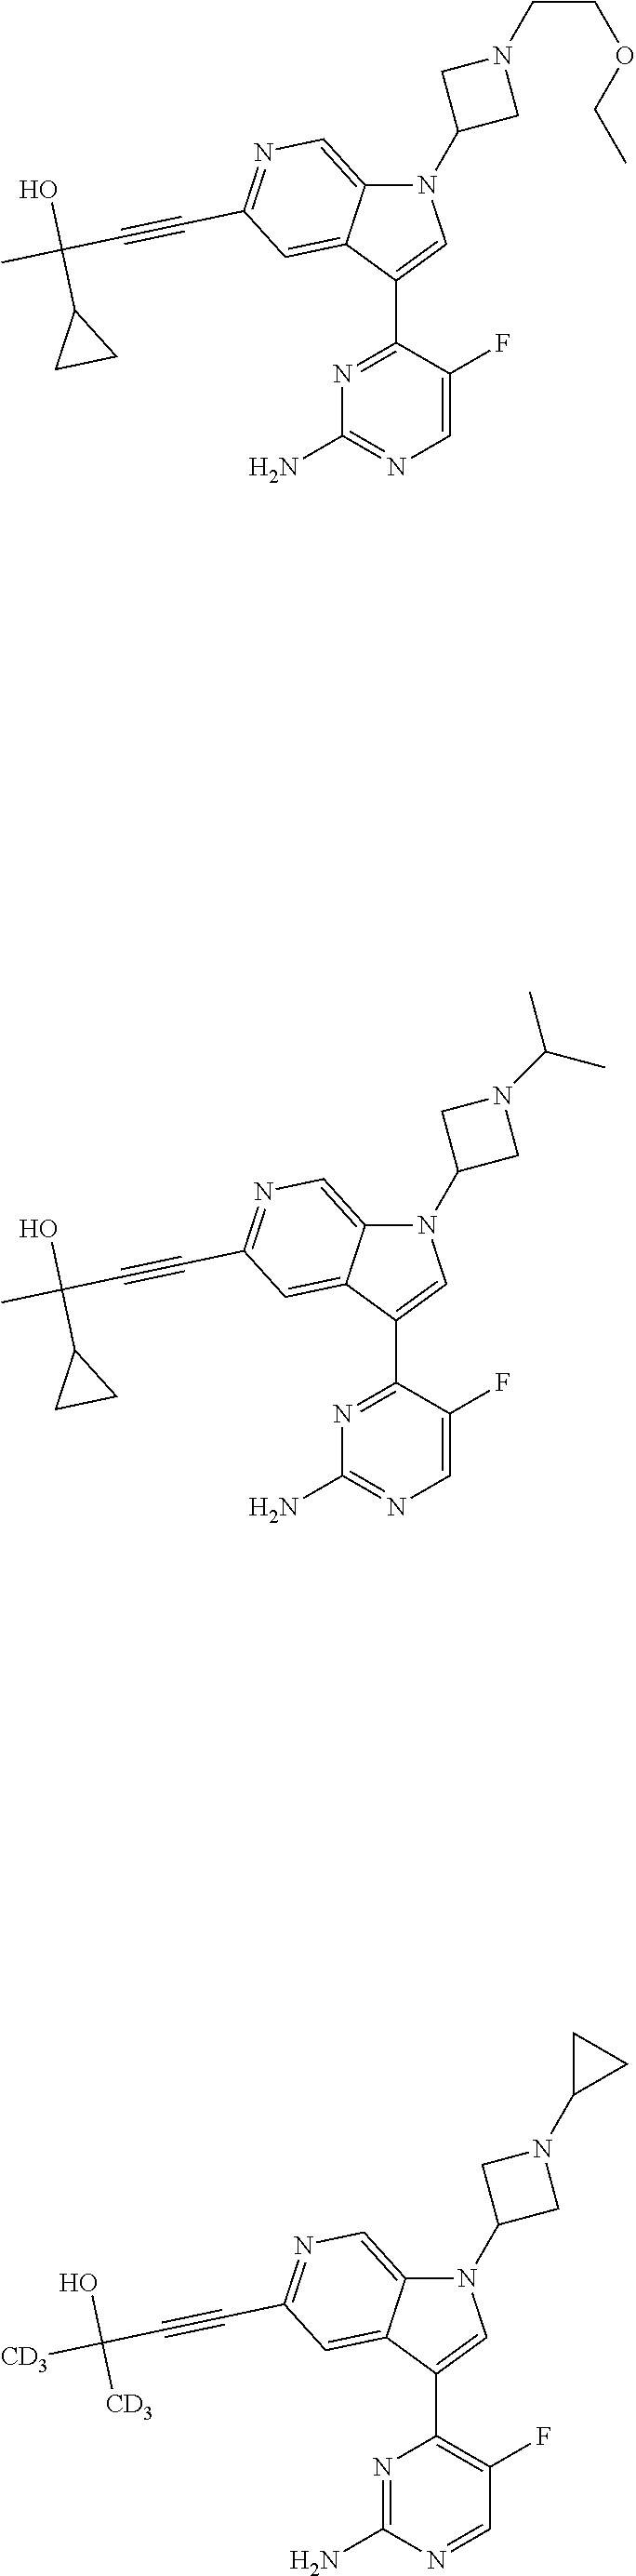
N1(C2CN(CCOCC)C2)C2=CN=C(C#CC(C)(O)C3CC3)C=C2C(C2=NC(N)=NC=C2F)=C1.N1(C2CN(C(C)C)C2)C2=CN=C(C#CC(C)(O)C3CC3)C=C2C(C2=NC(N)=NC=C2F)=C1.N1(C2CN(C3CC3)C2)C2=CN=C(C#CC([CD3])(O)[CD3])C=C2C(C2=C(F)C=NC(N)=N2)=C1
